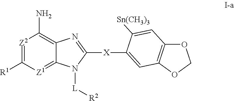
[Z2]1=C([R1])[Z1]=C2C(=C1N)N=C([X]C1=CC3=C(OCO3)C=C1[Sn(CH3)3])N2[L][R2]
